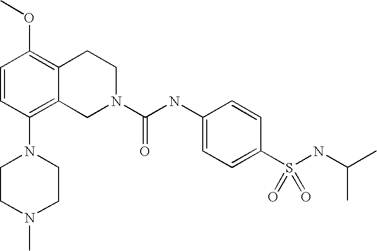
C1=CC(N2CCN(C)CC2)=C2C(=C1OC)CCN(C(NC1=CC=C(S(NC(C)C)(=O)=O)C=C1)=O)C2
